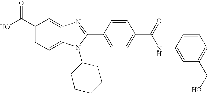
C1(C(O)=O)=CC=C2C(=C1)N=C(C1=CC=C(C(=O)NC3=CC(CO)=CC=C3)C=C1)N2C1CCCCC1
